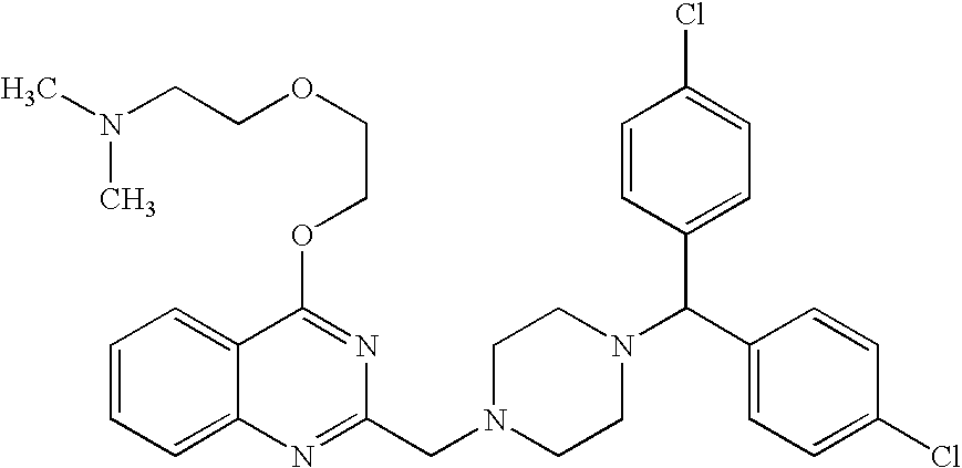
C1=CC=C2C(=C1)C(OCCOCCN(C)C)=NC(CN1CCN(C(C3=CC=C(Cl)C=C3)C3=CC=C(Cl)C=C3)CC1)=N2
